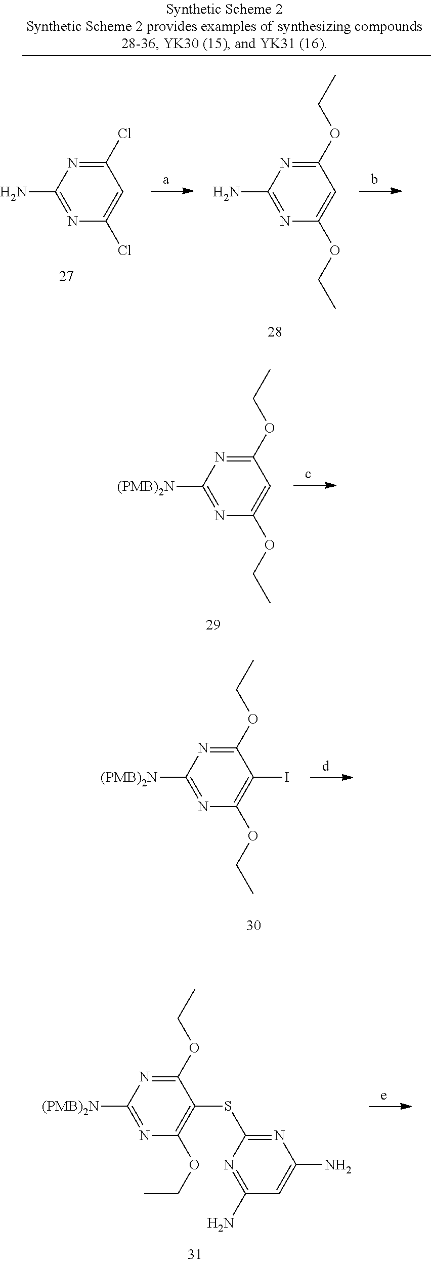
C1([(PMB)2N])=NC(OCC)=CC(OCC)=N1.C1([(PMB)2N])=NC(OCC)=C(I)C(OCC)=N1.C1([(PMB)2N])=NC(OCC)=C(SC2=NC(N)=CC(N)=N2)C(OCC)=N1.C1(N)=NC(Cl)=CC(Cl)=N1.C1(N)=NC(OCC)=CC(OCC)=N1
